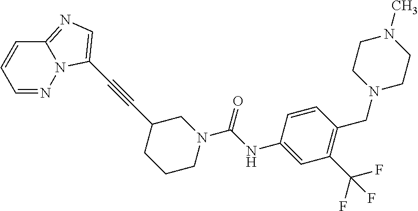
C12=NC=C(C#CC3CCCN(C(=O)NC4=CC(C(F)(F)F)=C(CN5CCN(C)CC5)C=C4)C3)N1N=CC=C2
